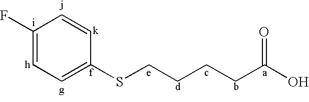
C1(F)=CC=C(SCCCCC(O)=O)C=C1
